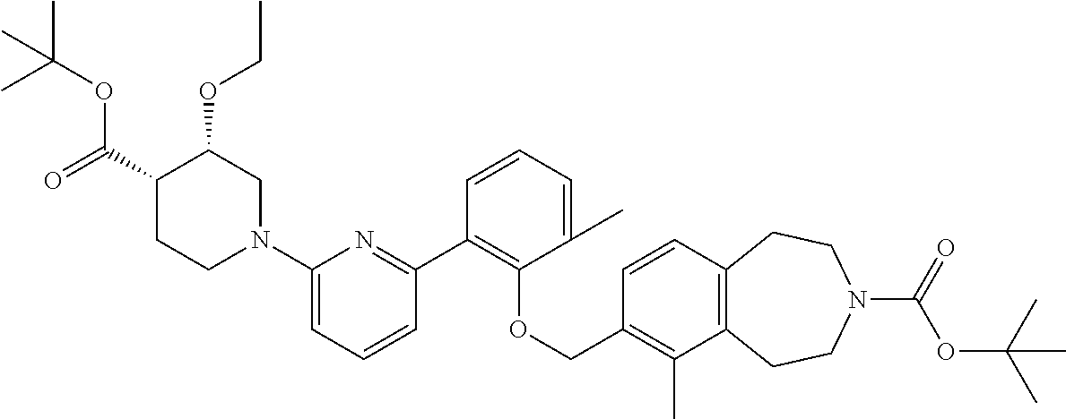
C1(C2=C(OCC3=C(C)C4=C(C=C3)CCN(C(=O)OC(C)(C)C)CC4)C(C)=CC=C2)=NC(N2CC(OCC)C(C(=O)OC(C)(C)C)CC2)=CC=C1
